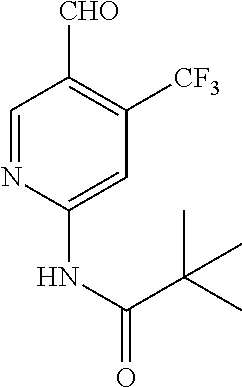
C1=NC(NC(=O)C(C)(C)C)=CC([CF3])=C1[CHO]
